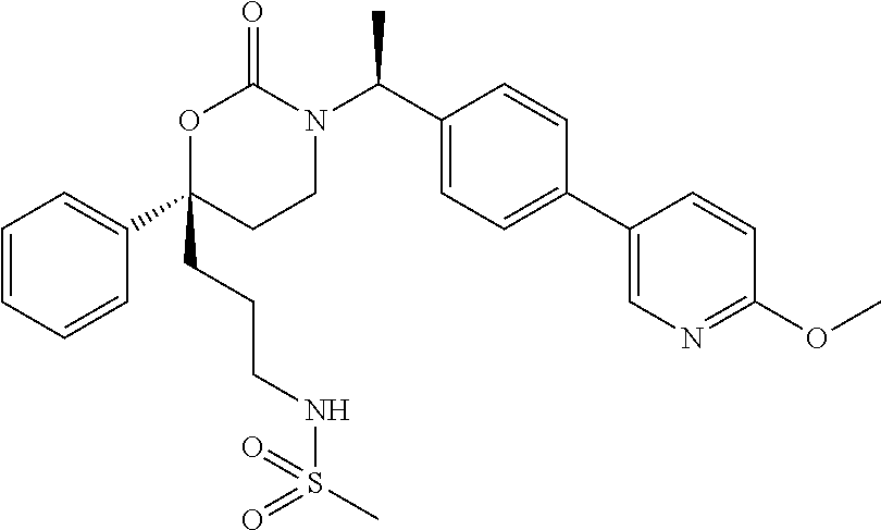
C1=CC=CC(C2(CCCNS(C)(=O)=O)CCN(C(C3=CC=C(C4=CN=C(OC)C=C4)C=C3)C)C(=O)O2)=C1
